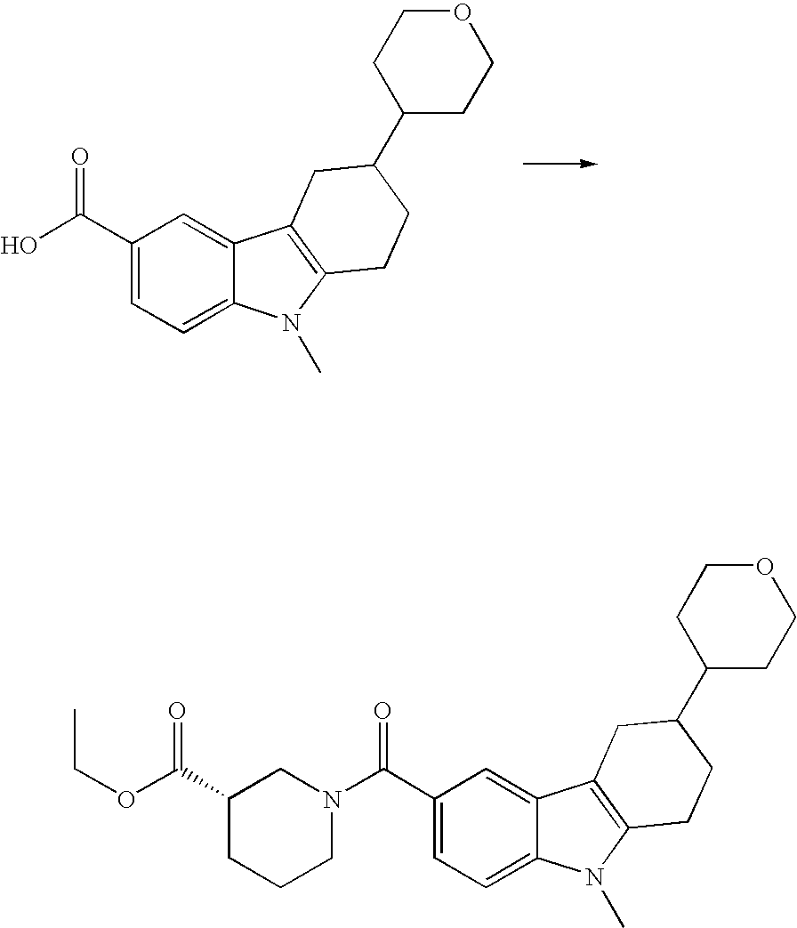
C1(C(O)=O)=CC=C2C(=C1)C1=C(N2C)CCC(C2CCOCC2)C1.C1(C(N2CC(C(OCC)=O)CCC2)=O)=CC=C2C(=C1)C1=C(N2C)CCC(C2CCOCC2)C1
